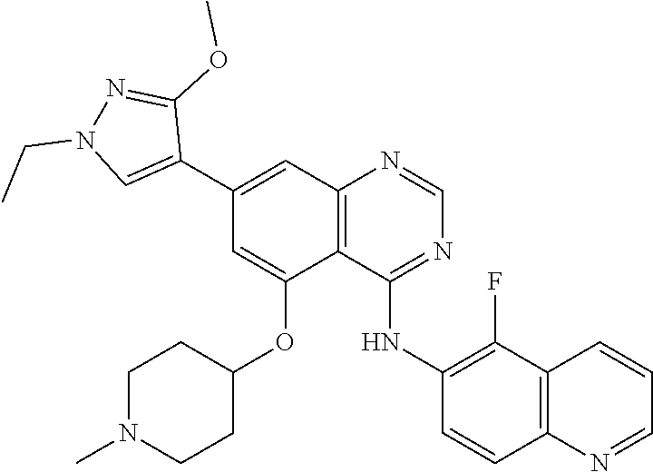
C1=NC2=C(C(OC3CCN(C)CC3)=CC(C3=CN(CC)N=C3OC)=C2)C(NC2=C(F)C3=C(N=CC=C3)C=C2)=N1
